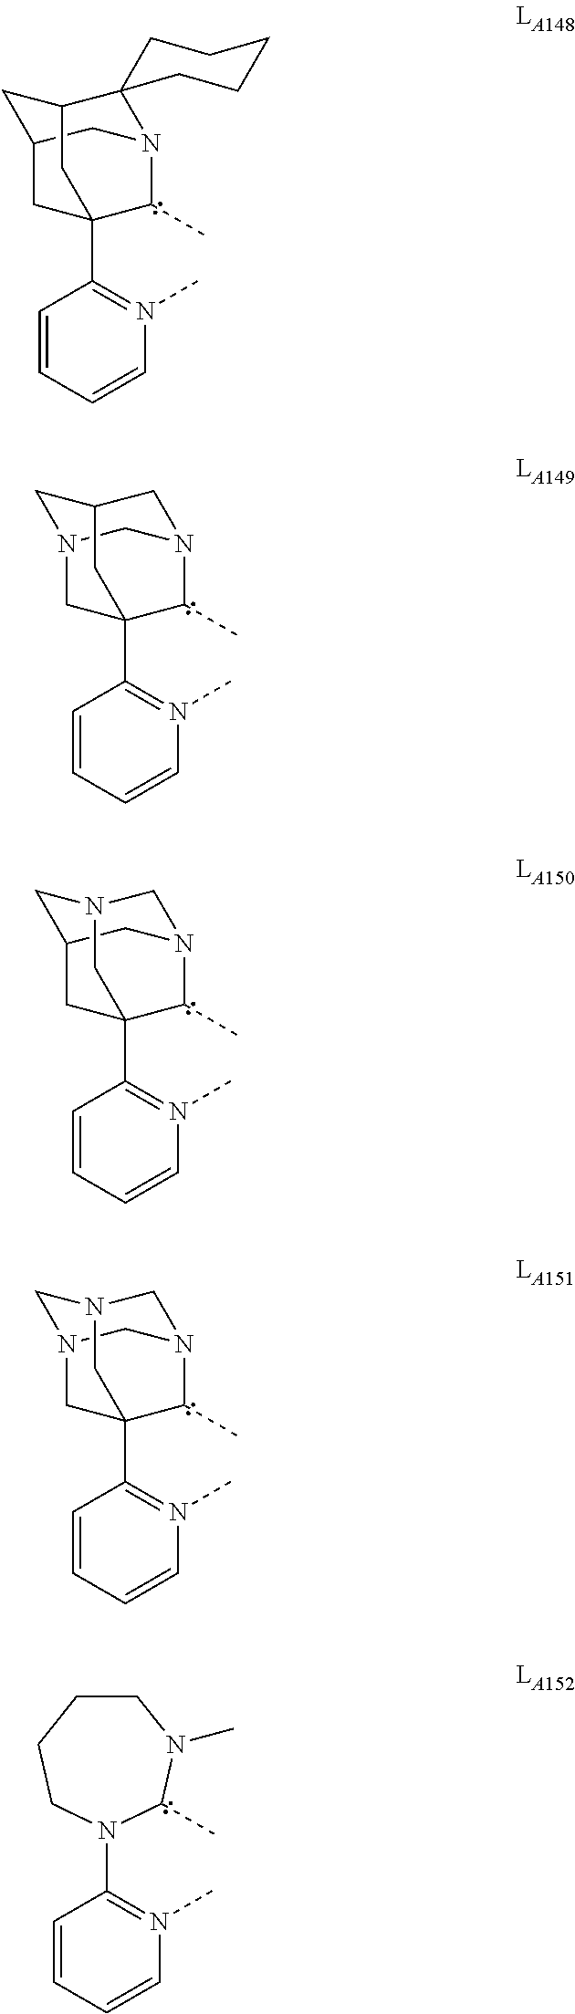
C1=CC=CN(C)=C1C12C(C)N3CC(C1)CC(C2)C31CCCCC1.C1=CC=CN(C)=C1C12C(C)N3CN(C1)CC(C3)C2.C1=CC=CN(C)=C1C12C(C)N3CC(C1)CN(C3)C2.C1=CC=CN(C)=C1C12C(C)N3CN(C1)CN(C3)C2.C1=CC=CN(C)=C1N1CCCCN(C)C1C
